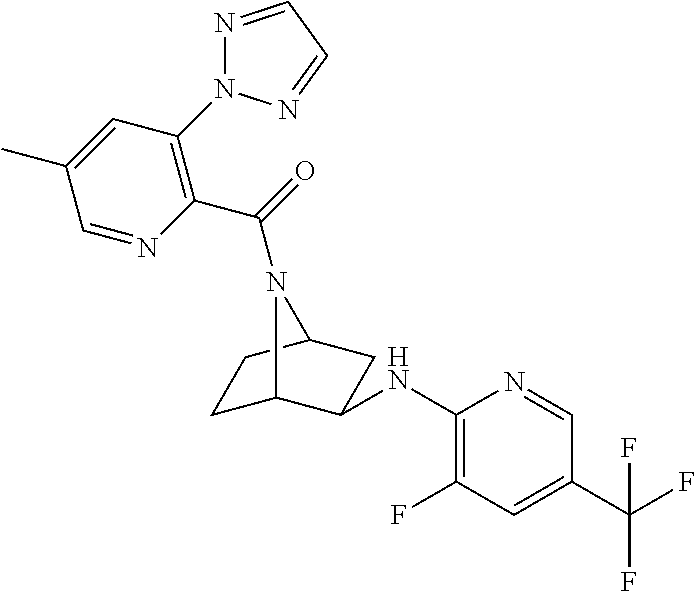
C1C2C(NC3=C(F)C=C(C(F)(F)F)C=N3)CC(C1)N2C(C1=C(N2N=CC=N2)C=C(C)C=N1)=O
